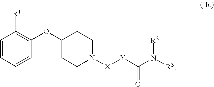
N([R2])(C([Y][X]N1CCC(OC2=C([R1])C=CC=C2)CC1)=O)[R3]
